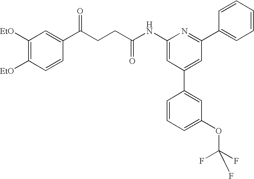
C1(NC(CCC(C2=CC([EtO])=C([EtO])C=C2)=O)=O)=CC(C2=CC(OC(F)(F)F)=CC=C2)=CC(C2=CC=CC=C2)=N1
